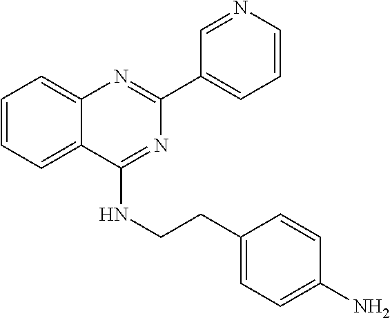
C1=CC=C2C(=C1)N=C(C1=CC=CN=C1)N=C2NCCC1=CC=C(N)C=C1
